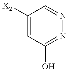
C1([X2])=CC(O)=NN=C1
